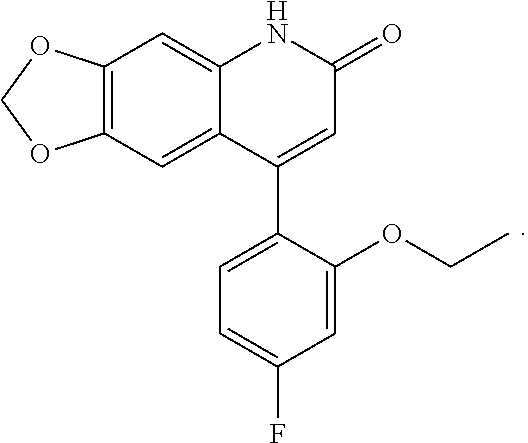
C12=C(C=C3C(=C1)NC(=O)C=C3C1=CC=C(F)C=C1OCC)OCO2
